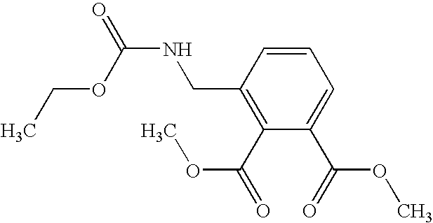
C1(C(=O)OC)=CC=CC(CNC(=O)OCC)=C1C(=O)OC
